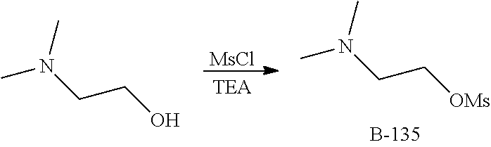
[MsCl].CN(CC[OMs])C.CN(CCO)C
